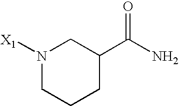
[X1]N1CC(C(N)=O)CCC1
